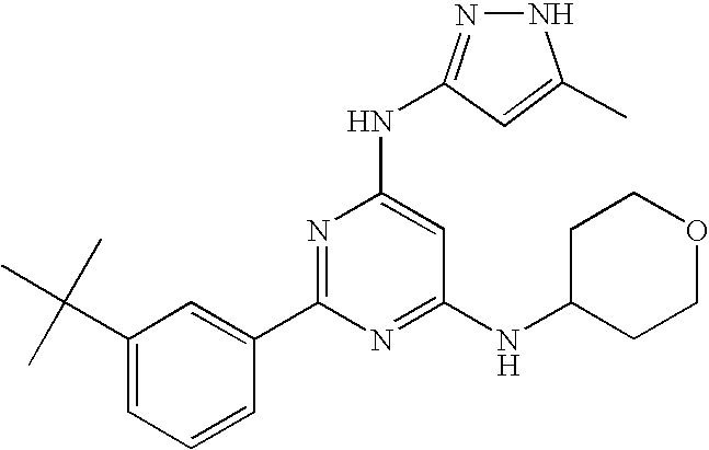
C1(C(C)(C)C)=CC=CC(C2=NC(NC3=NNC(C)=C3)=CC(NC3CCOCC3)=N2)=C1.[H]
